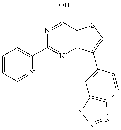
C1=CC=NC(C2=NC3=C(C(O)=N2)SC=C3C2=CC3=C(C=C2)N=NN3C)=C1
